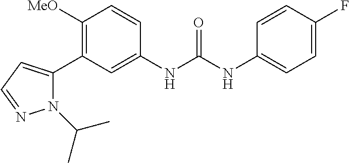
C1([OMe])=C(C2=CC=NN2C(C)C)C=C(NC(=O)NC2=CC=C(F)C=C2)C=C1
